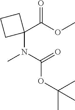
O=C(C1(N(C)C(=O)OC(C)(C)C)CCC1)OC
